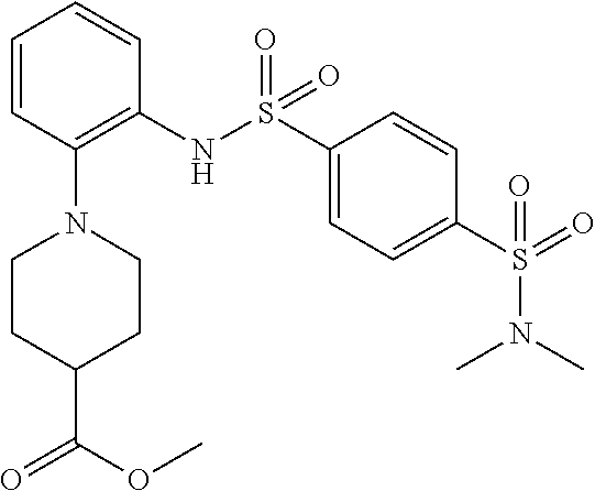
C1=CC(N2CCC(C(OC)=O)CC2)=C(NS(C2=CC=C(S(=O)(N(C)C)=O)C=C2)(=O)=O)C=C1
